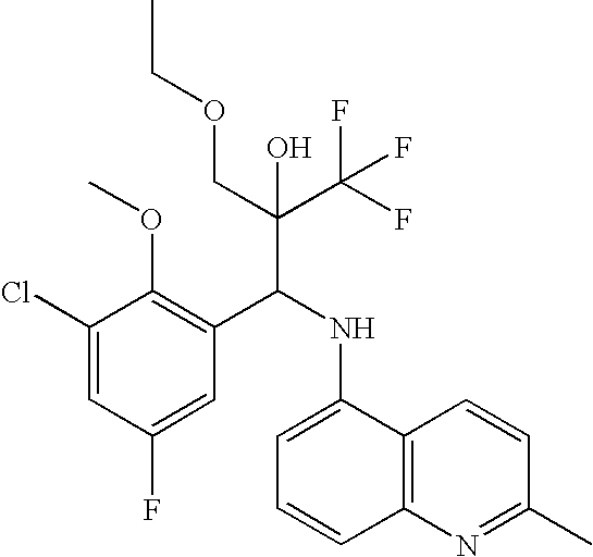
C1(Cl)=CC(F)=CC(C(NC2=CC=CC3=C2C=CC(C)=N3)C(C(F)(F)F)(COCC)O)=C1OC
